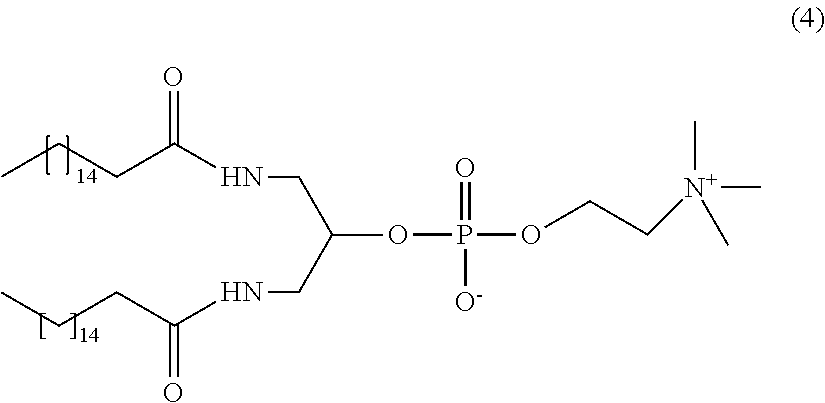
C(NC(CCC)=O)C(CNC(CCC)=O)OP(OCC[N+](C)(C)C)(=O)[O-]
